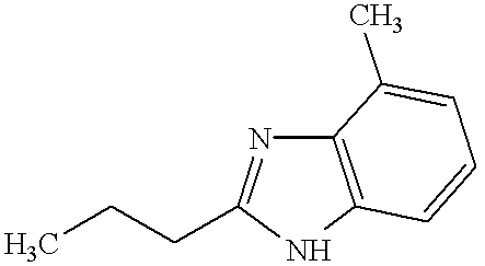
C12=C(N=C(CCC)N1)C(C)=CC=C2
